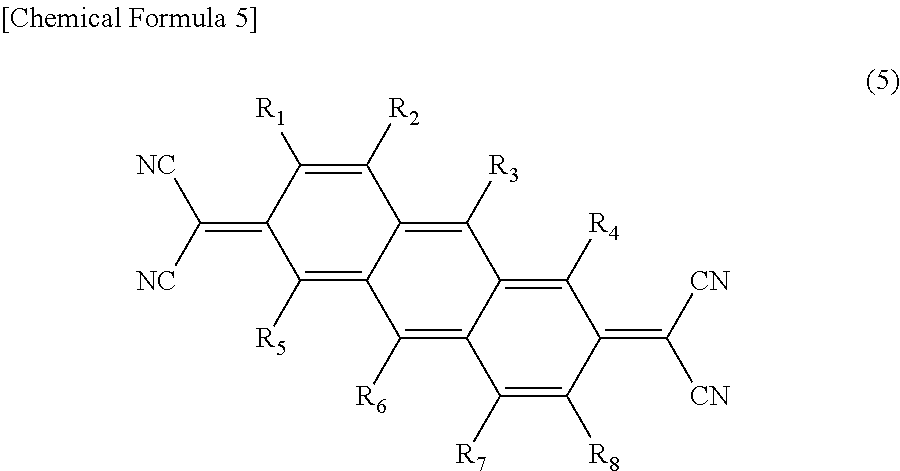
C(=C1C([R5])=C2C(=C([R3])C3=C([R4])C(=C([CN])[CN])C([R8])=C([R7])C3=C2[R6])C([R2])=C1[R1])([NC])[NC]
